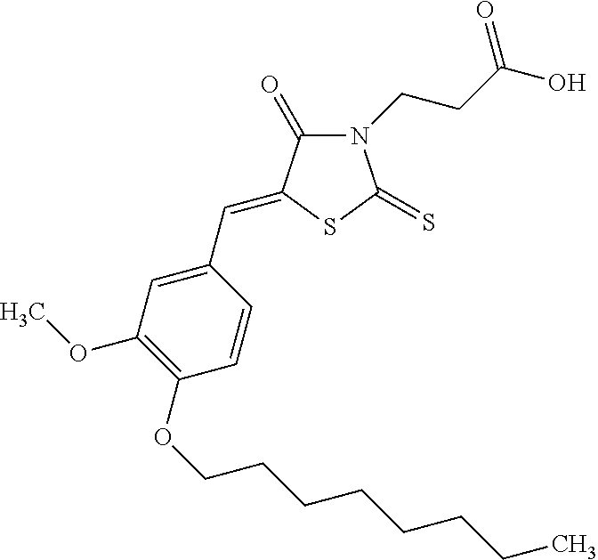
N1(CCC(O)=O)C(=O)C(=CC2=CC(OC)=C(OCCCCCCCC)C=C2)SC1=S
